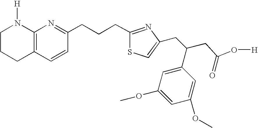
C12=C(C=CC(CCCC3=NC(CC(CC(O[H])=O)C4=CC(OC)=CC(OC)=C4)=CS3)=N1)CCCN2[H]
